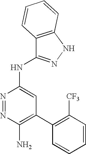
C1(N)=C(C2=C([CF3])C=CC=C2)C=C(NC2=NNC3=C2C=CC=C3)N=N1
